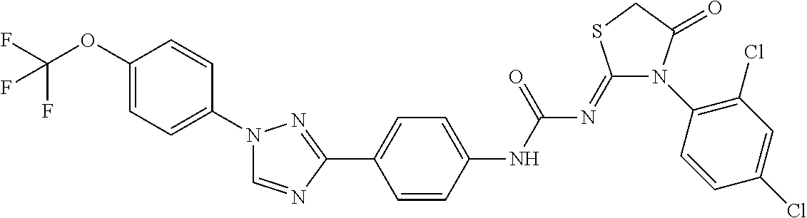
C1(OC(F)(F)F)=CC=C(N2C=NC(C3=CC=C(NC(N=C4N(C5=C(Cl)C=C(Cl)C=C5)C(=O)CS4)=O)C=C3)=N2)C=C1
